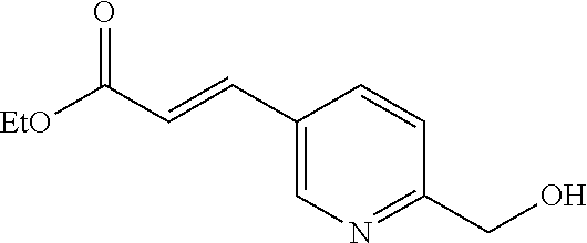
[EtO]C(C=CC1=CN=C(CO)C=C1)=O
